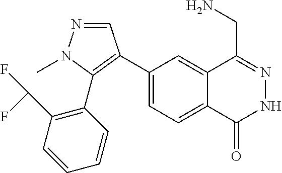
C1(C2=C(C3=C(C(F)F)C=CC=C3)N(C)N=C2)=CC=C2C(=C1)C(CN)=NNC2=O
